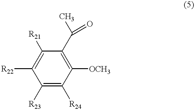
C1([R23])=C([R24])C([OCH3])=C(C(C)=O)C([R21])=C1[R22]
